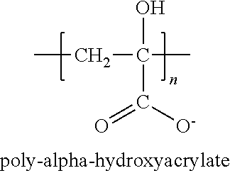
CCC(C)(O)C([O-])=O
